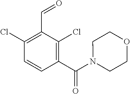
C1(Cl)=C(C=O)C(Cl)=C(C(=O)N2CCOCC2)C=C1
